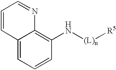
C12=CC=CC(N[(L)n][R5])=C1N=CC=C2
